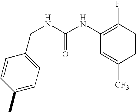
CC1=CC=C(CNC(NC2=C(F)C=CC([CF3])=C2)=O)C=C1
